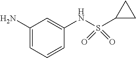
C1(N)=CC=CC(NS(C2CC2)(=O)=O)=C1
